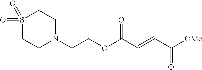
[OMe]C(C=CC(OCCN1CCS(=O)(=O)CC1)=O)=O
